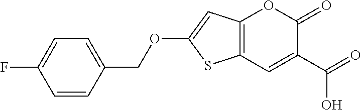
C12=C(C=C(C(=O)O)C(=O)O1)SC(OCC1=CC=C(F)C=C1)=C2
